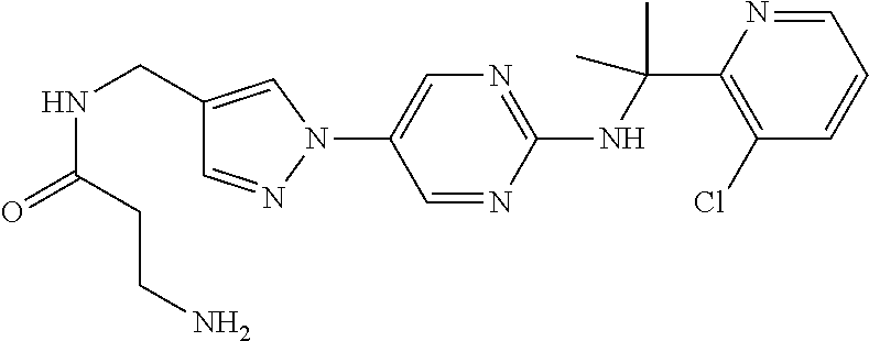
N1(C2=CN=C(NC(C)(C)C3=C(Cl)C=CC=N3)N=C2)C=C(CNC(CCN)=O)C=N1
